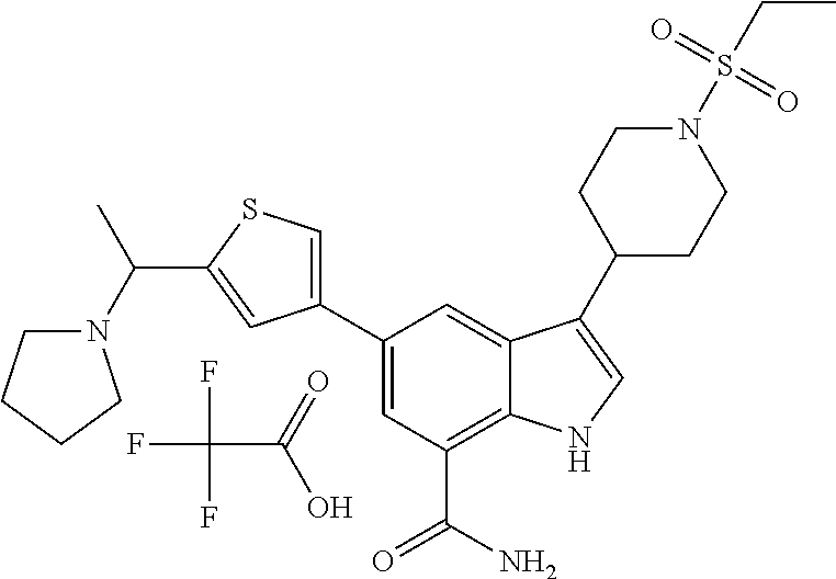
FC(F)(F)C(=O)O.C1=C(C2=CSC(C(C)N3CCCC3)=C2)C=C2C(=C1C(N)=O)NC=C2C1CCN(S(CC)(=O)=O)CC1
